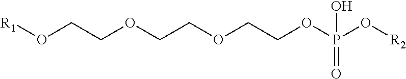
[R1]OCCOCCOCCOP(O[R2])(=O)O
